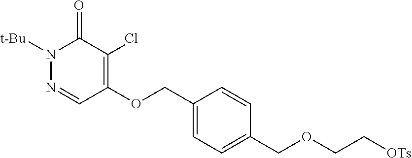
N1=CC(OCC2=CC=C(COCC[OTs])C=C2)=C(Cl)C(=O)N1[t-Bu]
